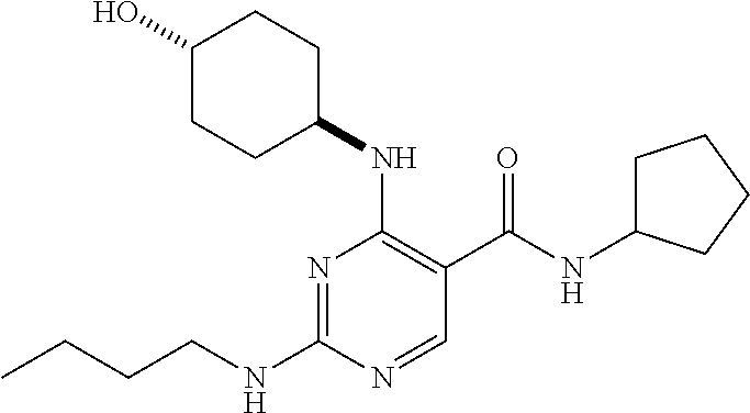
CCCCNC1=NC(NC2CCC(O)CC2)=C(C(NC2CCCC2)=O)C=N1
